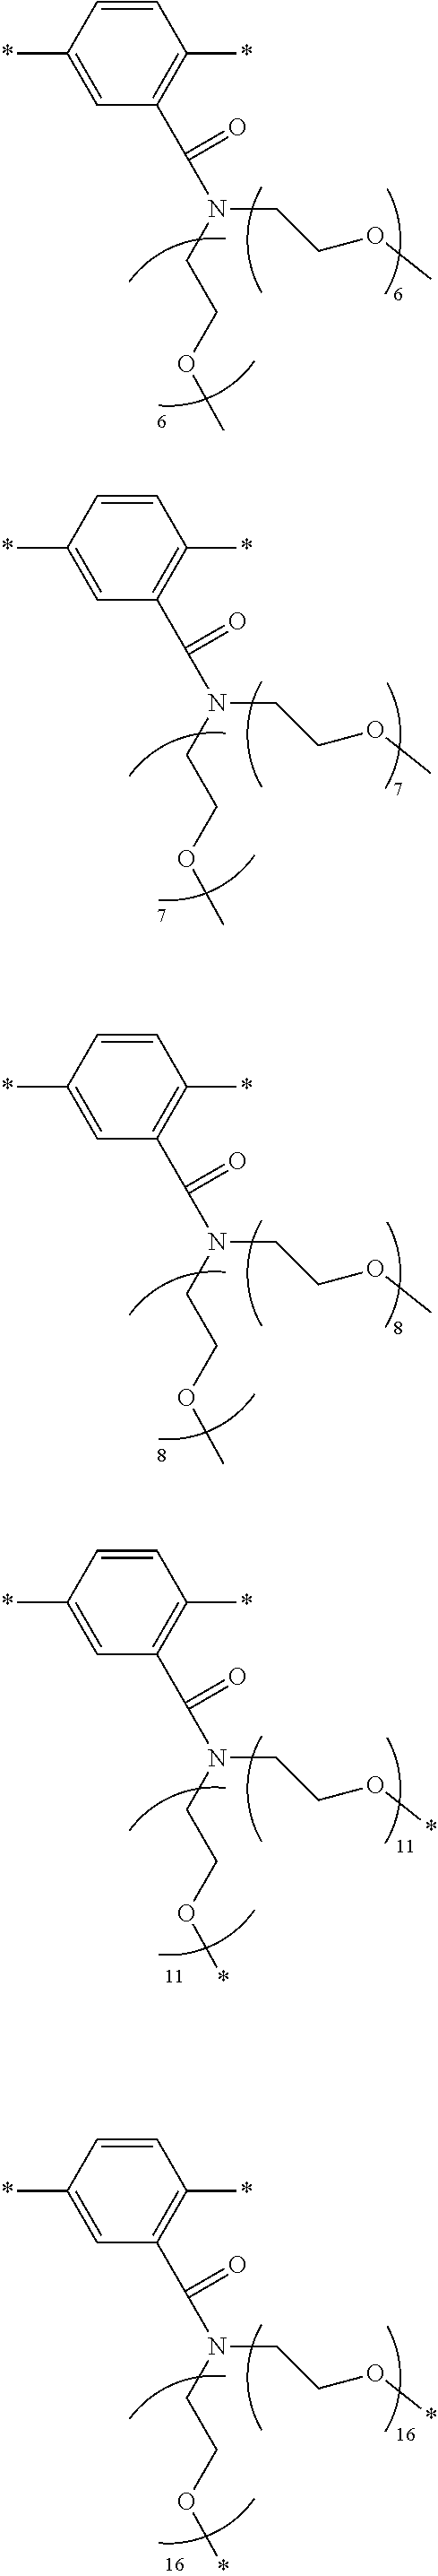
C1=CC(*)=CC(C(=O)N(CCOC)CCOC)=C1*.C1=CC(*)=CC(C(=O)N(CCOC)CCOC)=C1*.C1=CC(*)=CC(C(=O)N(CCOC)CCOC)=C1*.C1=CC(*)=CC(C(=O)N(CCO*)CCO*)=C1*.C1=CC(*)=CC(C(=O)N(CCO*)CCO*)=C1*
